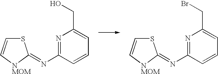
C(C1=CC=CC(N=C2SC=C[NMOM]2)=N1)O.C(C1=CC=CC(N=C2SC=C[NMOM]2)=N1)Br
